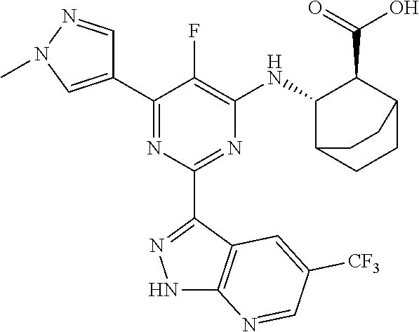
C1(C2=CN(C)N=C2)=NC(C2=NNC3=C2C=C([CF3])C=N3)=NC([HN]C2C(C(=O)O)C3CCC2CC3)=C1F
